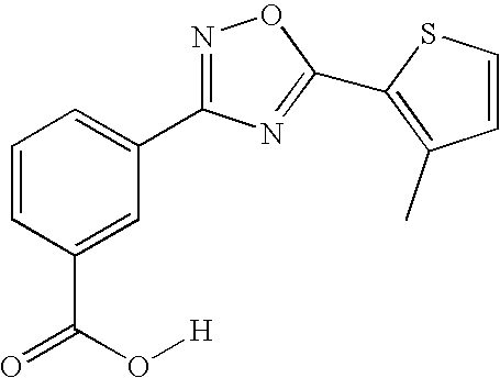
C1=CC(C(=O)O[H])=CC(C2=NOC(C3=C(C)C=CS3)=N2)=C1
